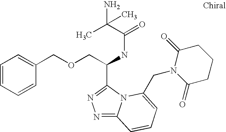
C(C(NC(=O)C(C)(N)C)C1=NN=C2N1C(CN1C(=O)CCCC1=O)=CC=C2)OCC1=CC=CC=C1
